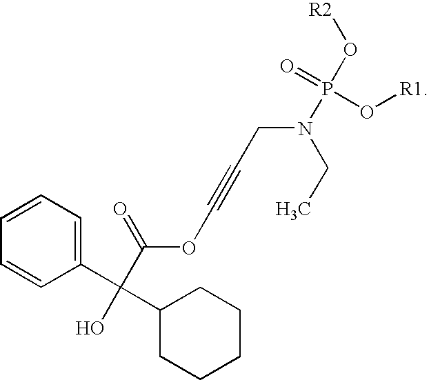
C1=CC=C(C(O)(C(OC#CCN(CC)P(=O)(O[R1])O[R2])=O)C2CCCCC2)C=C1
